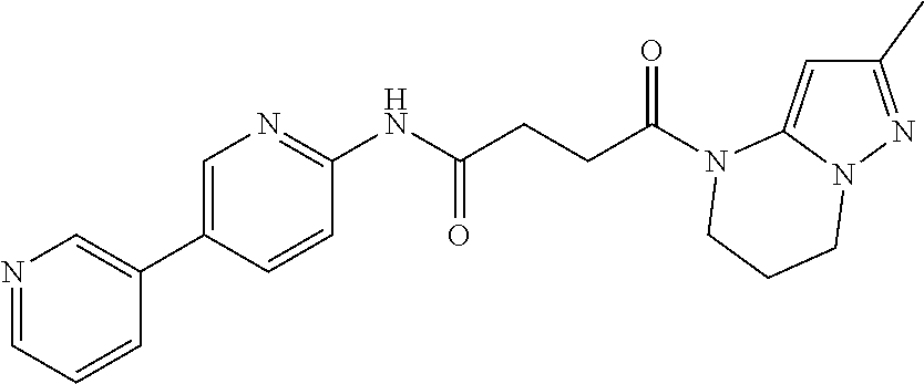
C1(C)=NN2C(=C1)N(C(CCC(NC1=NC=C(C3=CN=CC=C3)C=C1)=O)=O)CCC2
